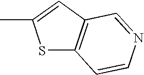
S1C2=C(C=C1C)C=NC=C2
